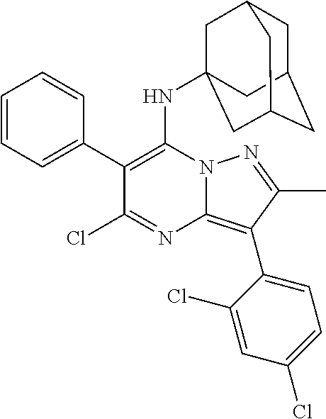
C1C2CC3CC(NC4=C(C5=CC=CC=C5)C(Cl)=NC5=C(C6=CC=C(Cl)C=C6Cl)C(C)=NN45)(CC1C3)C2
